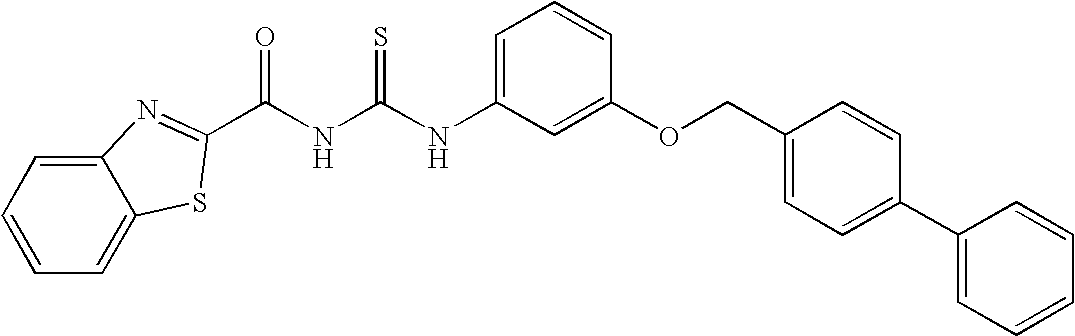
C1(NC(NC(=O)C2=NC3=CC=CC=C3S2)=S)=CC=CC(OCC2=CC=C(C3=CC=CC=C3)C=C2)=C1
